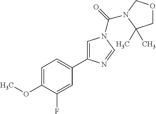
C1=C(OC)C(F)=CC(C2=CN(C(=O)N3COCC3(C)C)C=N2)=C1
